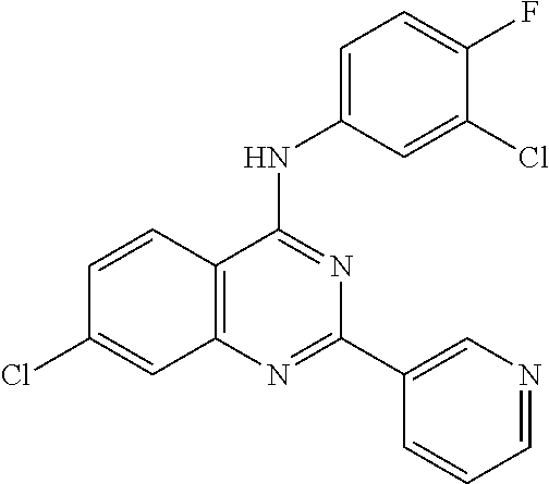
C1=CC2=C(C=C1Cl)N=C(C1=CN=CC=C1)N=C2NC1=CC=C(F)C(Cl)=C1
